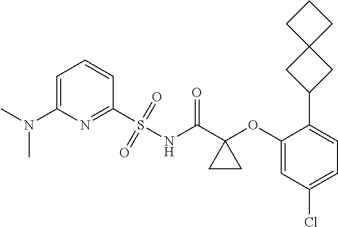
C1=C(N(C)C)N=C(S(NC(C2(OC3=CC(Cl)=CC=C3C3CC4(C3)CCC4)CC2)=O)(=O)=O)C=C1
